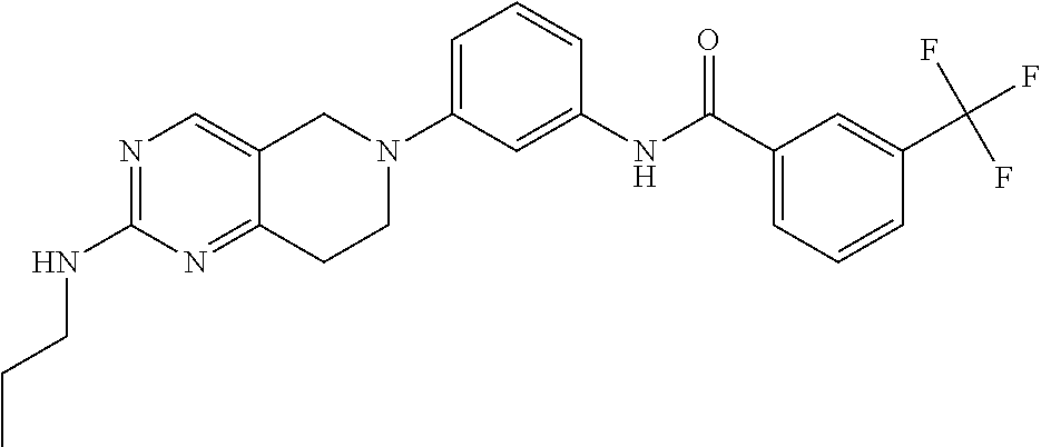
N1=C(NCCC)N=C2C(=C1)CN(C1=CC=CC(NC(C3=CC=CC(C(F)(F)F)=C3)=O)=C1)CC2
